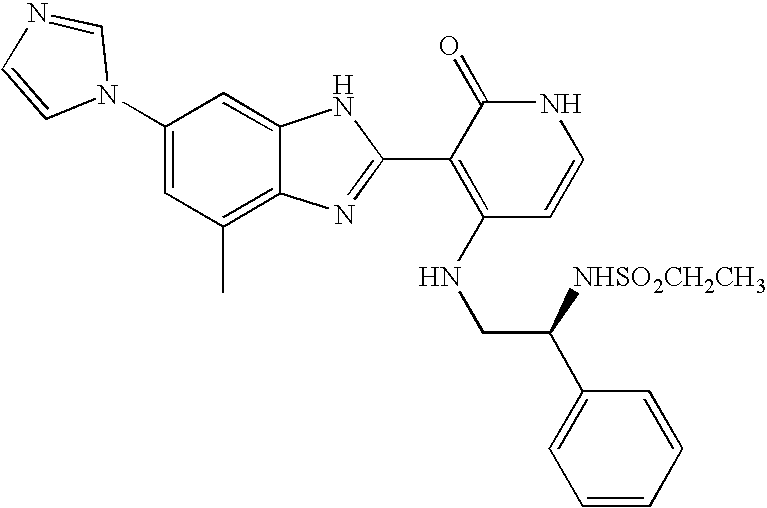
C1(C)=C2C(=CC(N3C=NC=C3)=C1)NC(C1=C(NCC(C3=CC=CC=C3)[NHSO2CH2CH3])C=CNC1=O)=N2
